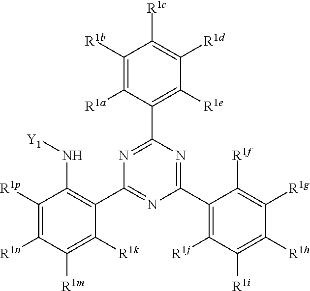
C1([R1b])=C([R1a])C(C2=NC(C3=C(N[Y1])C([R1p])=C([R1n])C([R1m])=C3[R1k])=NC(C3=C([R1j])C([R1i])=C([R1h])C([R1g])=C3[R1f])=N2)=C([R1e])C([R1d])=C1[R1c]
